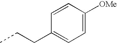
C1=C([OMe])C=CC(CCC)=C1
